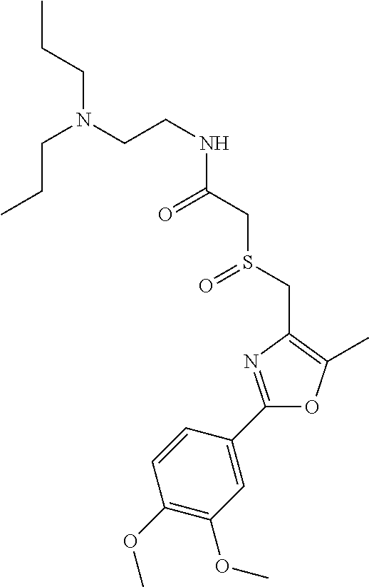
N(CCNC(CS(CC1=C(C)OC(C2=CC(OC)=C(OC)C=C2)=N1)=O)=O)(CCC)CCC
